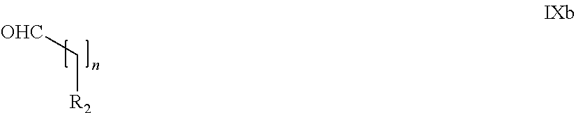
[OHC]C[R2]
